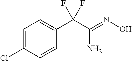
C1=C(Cl)C=CC(C(C(=NO)N)(F)F)=C1
